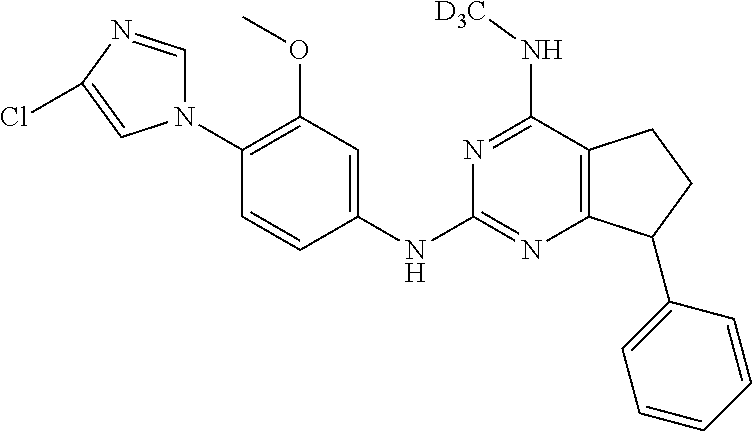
C12=C(N=C(NC3=CC(OC)=C(N4C=NC(Cl)=C4)C=C3)N=C1N[D3C])C(C1=CC=CC=C1)CC2
